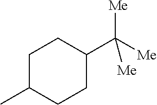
C1C(C)CCC(C([Me])([Me])[Me])C1
